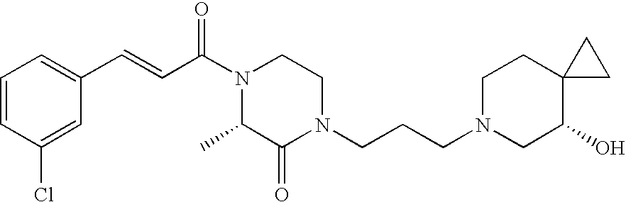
C1=CC(Cl)=CC(C=CC(N2CCN(CCCN3CC(O)C4(CC3)CC4)C(=O)C2C)=O)=C1
